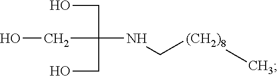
OCC(CO)(CO)NC[(CH2)8]C
